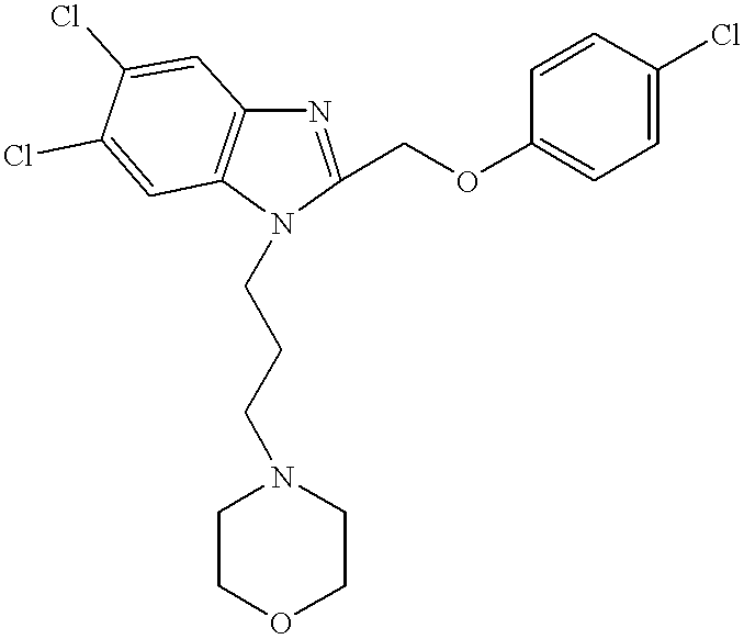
C1(COC2=CC=C(Cl)C=C2)=NC2=C(C=C(Cl)C(Cl)=C2)N1CCCN1CCOCC1
